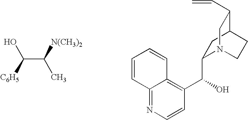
C(C(C)[N(CH3)2])(O)[C6H5].C1=CC2=NC=CC(C(C3N4CCC(C3)C(C=C)C4)O)=C2C=C1
